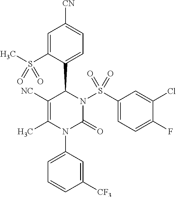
C1=C(S(C)(=O)=O)C(C2N(S(C3=CC=C(F)C(Cl)=C3)(=O)=O)C(=O)N(C3=CC=CC([CF3])=C3)C(C)=C2[NC])=CC=C1[CN]
